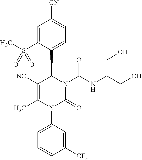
C1([NC])=C(C)N(C2=CC=CC([CF3])=C2)C(=O)N(C(NC(CO)CO)=O)C1C1=CC=C([CN])C=C1S(C)(=O)=O
